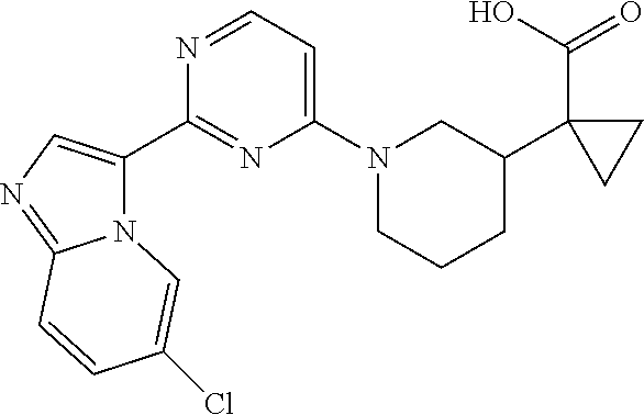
N12C(C3=NC(N4CCCC(C5(C(=O)O)CC5)C4)=CC=N3)=CN=C1C=CC(Cl)=C2
